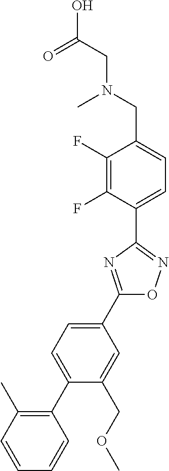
C1(C2=CC=C(C3=C(C)C=CC=C3)C(COC)=C2)=NC(C2=CC=C(CN(C)CC(=O)O)C(F)=C2F)=NO1
